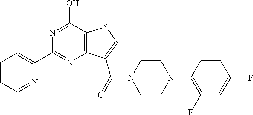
C1(C2=CC=CC=N2)=NC2=C(C(O)=N1)SC=C2C(=O)N1CCN(C2=C(F)C=C(F)C=C2)CC1
